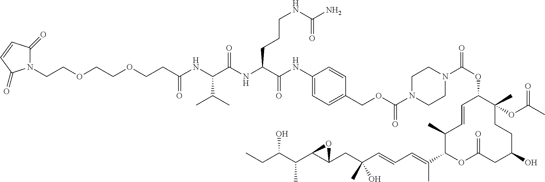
C1(C)C(C(=CC=CC(CC2C(C(C(CC)O)C)O2)(C)O)C)OC(=O)CC(O)CCC(C)(OC(C)=O)C(OC(=O)N2CCN(C(OCC3=CC=C(NC(C(NC(C(NC(CCOCCOCCN4C(=O)C=CC4=O)=O)C(C)C)=O)CCCNC(N)=O)=O)C=C3)=O)CC2)C=C1
